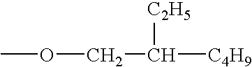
COCC([C2H5])[C4H9]
